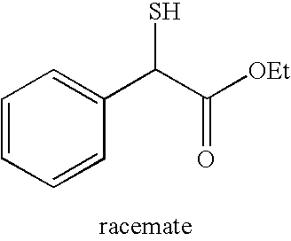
C1=C(C(C([OEt])=O)S)C=CC=C1
